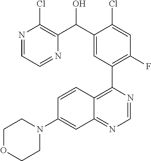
N1=CC=NC(C(C2=CC(C3=C4C(=NC=N3)C=C(N3CCOCC3)C=C4)=C(F)C=C2Cl)O)=C1Cl
